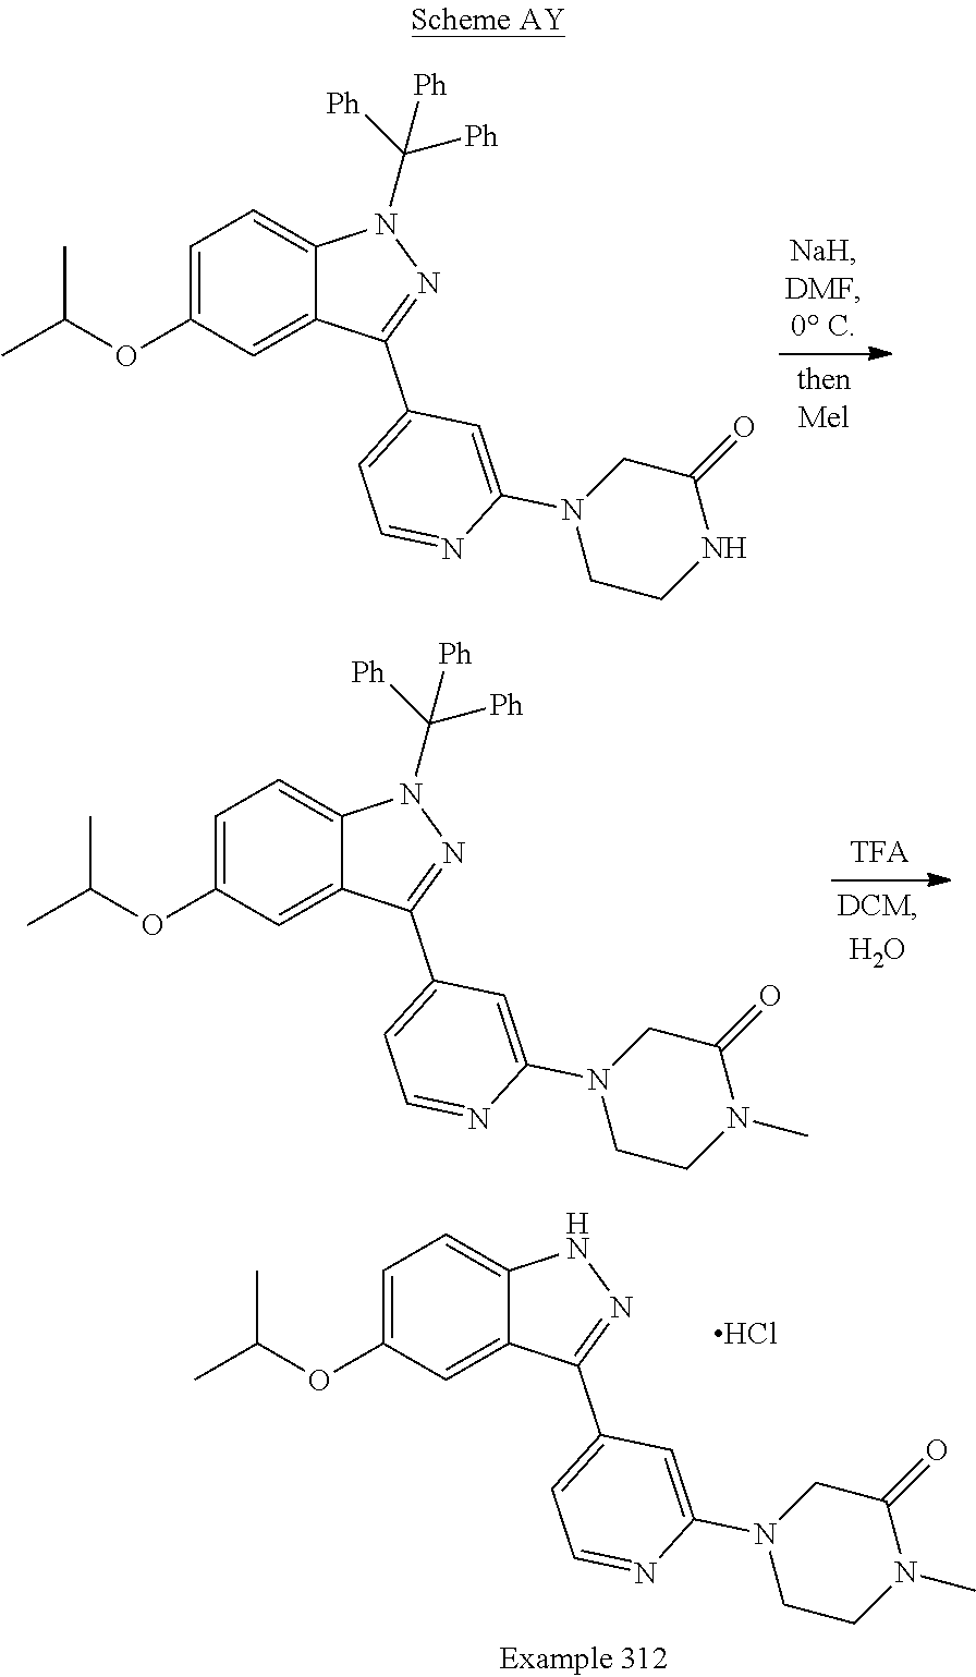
C1=C(OC(C)C)C=C2C(=C1)N(C([Ph])([Ph])[Ph])N=C2C1=CC=NC(N2CCNC(=O)C2)=C1.C1=C(OC(C)C)C=C2C(=C1)N(C([Ph])([Ph])[Ph])N=C2C1=CC=NC(N2CCN(C)C(=O)C2)=C1.C1=C(OC(C)C)C=C2C(=C1)NN=C2C1=CC=NC(N2CCN(C)C(=O)C2)=C1.Cl
